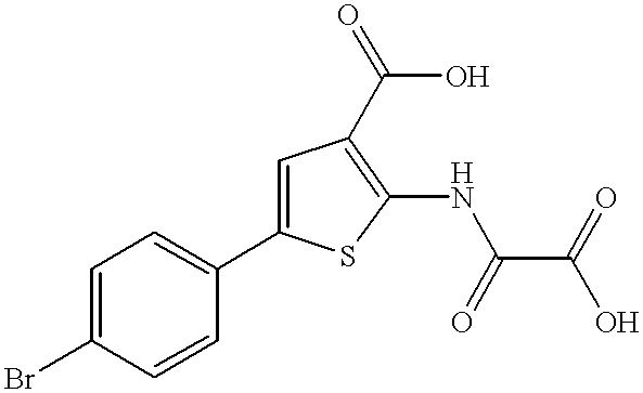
C1=C(Br)C=CC(C2=CC(C(O)=O)=C(NC(C(=O)O)=O)S2)=C1
